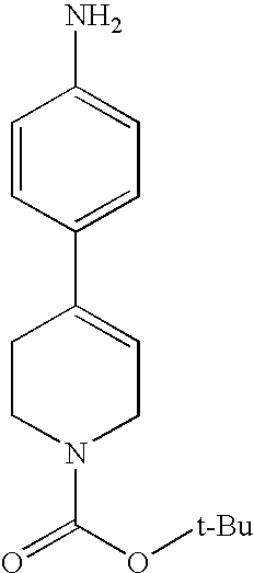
NC1=CC=C(C2=CCN(C(=O)O[t-Bu])CC2)C=C1
